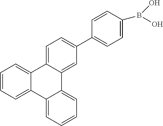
C12=CC=CC=C1C1=CC=CC=C1C1=CC=C(C3=CC=C(B(O)O)C=C3)C=C21
